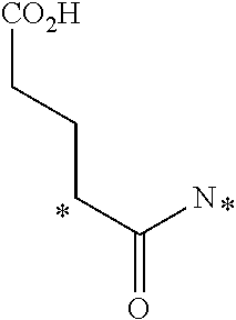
C(=O)(CCC[CO2H])N
